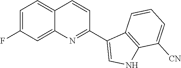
C1=C(F)C=C2C(=C1)C=CC(C1=CNC3=C1C=CC=C3[CN])=N2
